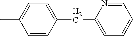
CC1=CC=C(CC2=CC=CC=N2)C=C1
